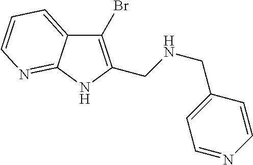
C1(Br)=C(CNCC2=CC=NC=C2)NC2=NC=CC=C12
